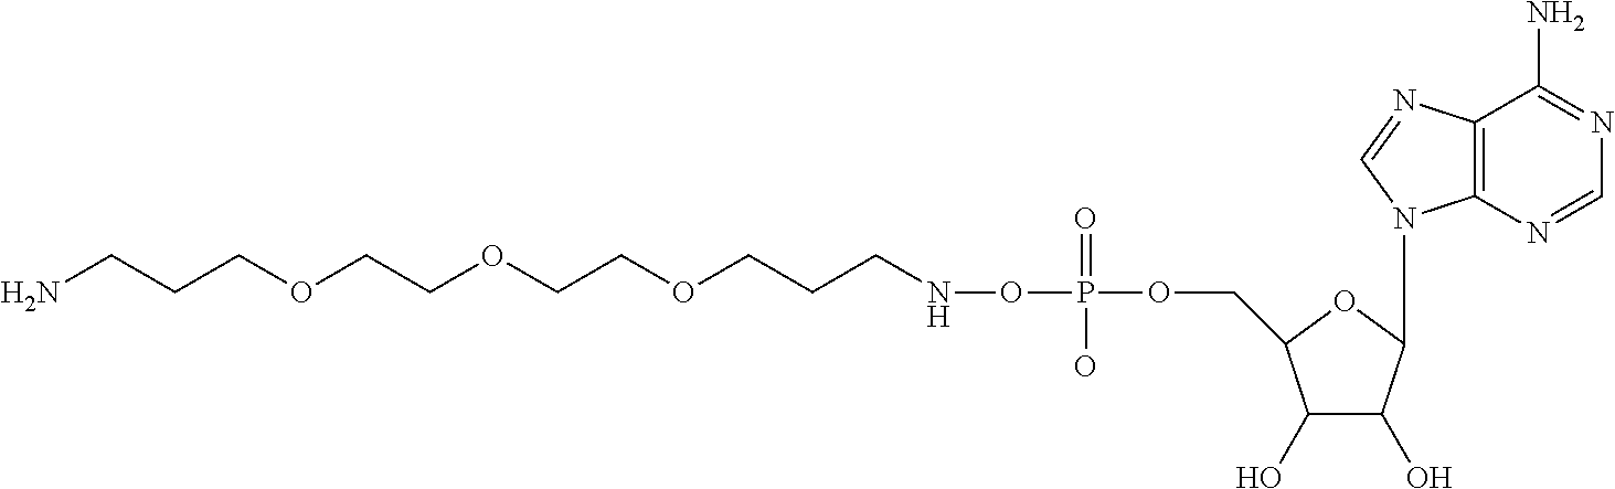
C1(O)C(O)C(N2C3=C(N=C2)C(N)=NC=N3)OC1COP(=O)(ONCCCOCCOCCOCCCN)O
